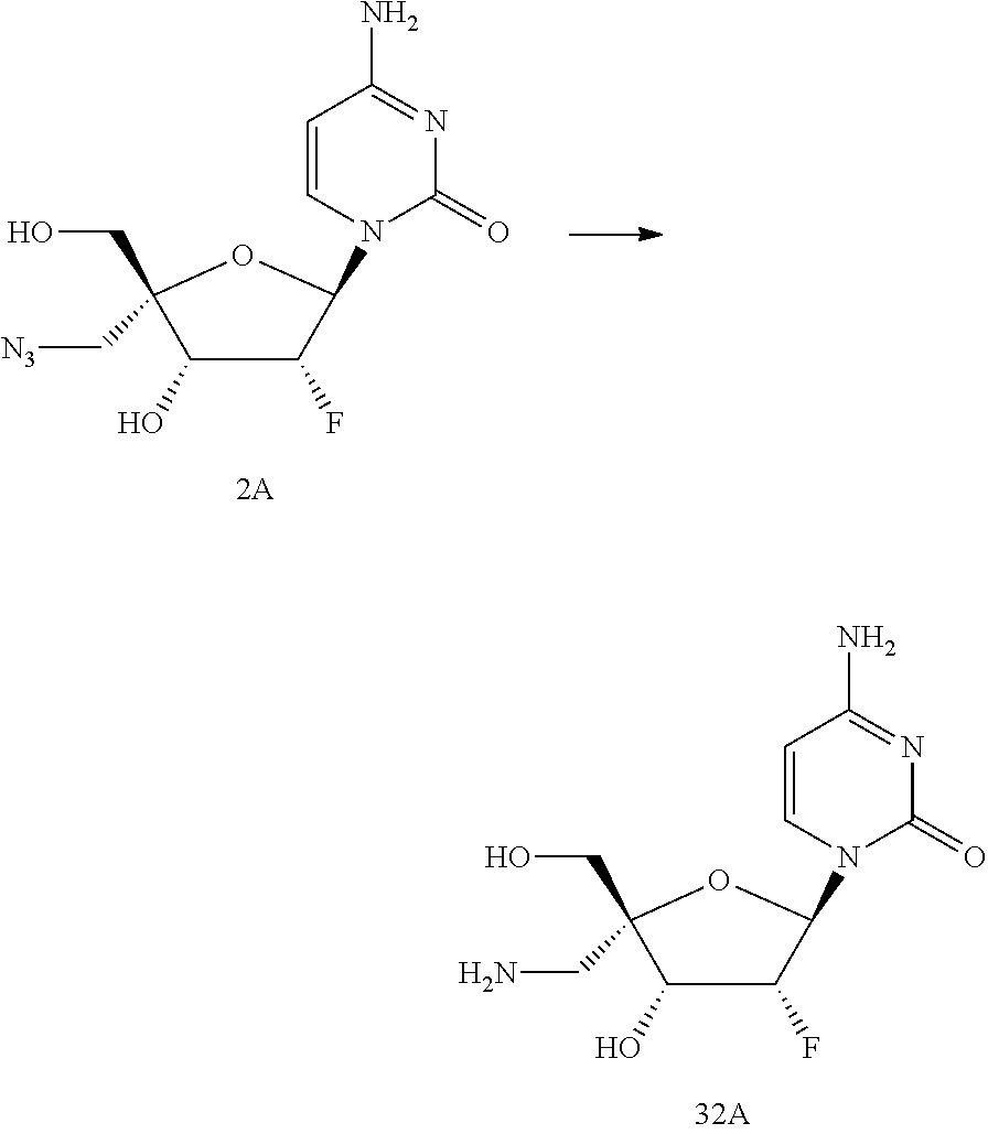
NC1=NC(=O)N(C2C(F)C(O)C(CO)(CN)O2)C=C1.NC1=NC(=O)N(C2C(F)C(O)C(CO)(C[N3])O2)C=C1
